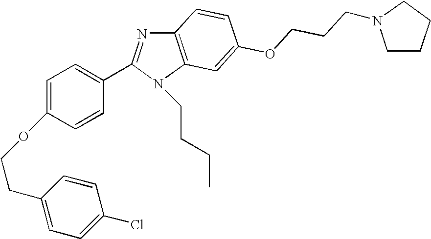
C12=C(N(CCCC)C(C3=CC=C(OCCC4=CC=C(Cl)C=C4)C=C3)=N1)C=C(OCCCN1CCCC1)C=C2
